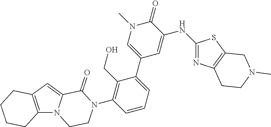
C12=C(C=C3N1CCN(C1=C(CO)C(C4=CN(C)C(=O)C(NC5=NC6=C(S5)CN(C)CC6)=C4)=CC=C1)C3=O)CCCC2
